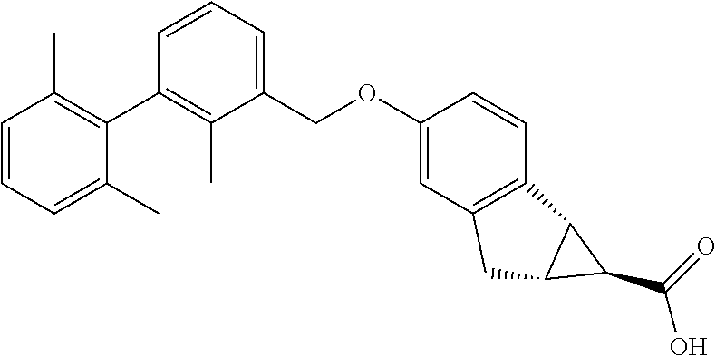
C1=CC=C(C)C(C2=C(C)C(COC3=CC4=C(C=C3)C3C(C4)C3C(O)=O)=CC=C2)=C1C
